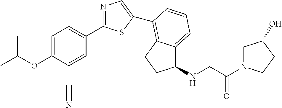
C1=C(OC(C)C)C(C#N)=CC(C2=NC=C(C3=C4C(=CC=C3)C(NCC(N3CC(O)CC3)=O)CC4)S2)=C1
